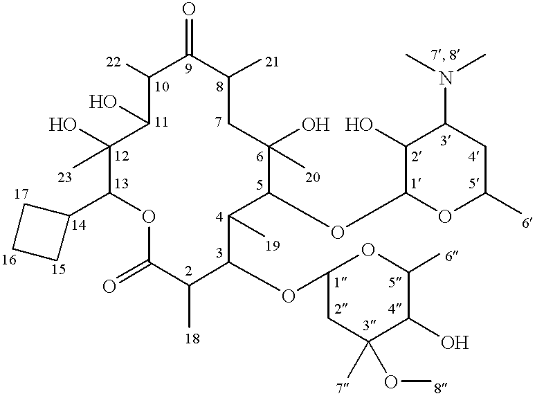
C1(O)C([22])C(=O)C([21])CC([20])(O)C(OC2C(O)C(N(C)C)CC([6])O2)C([19])C(OC2CC(O[8])([7])C(O)C([6])O2)C([18])C(=O)OC(C2CCC2)C1(O)[23]
